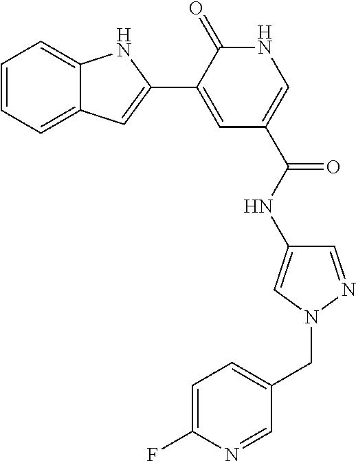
C1=CC=C2C(=C1)NC(C1=CC(C(NC3=CN(CC4=CC=C(F)N=C4)N=C3)=O)=CNC1=O)=C2
